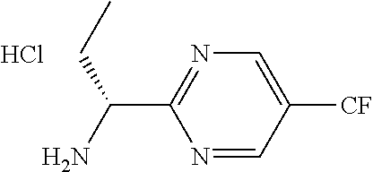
N1=CC([CF])=CN=C1C(N)CC.Cl
